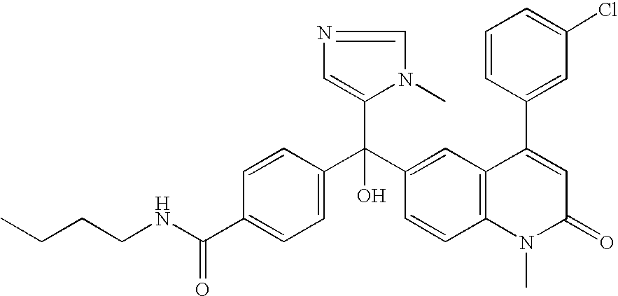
C1=C(C(NCCCC)=O)C=CC(C(C2=CC3=C(C=C2)N(C)C(=O)C=C3C2=CC(Cl)=CC=C2)(C2=CN=CN2C)O)=C1
